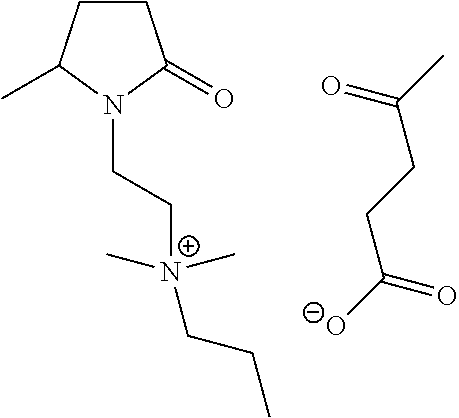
CC(CCC([O-])=O)=O.C1CC(C)N(CC[N+](CCC)(C)C)C1=O
